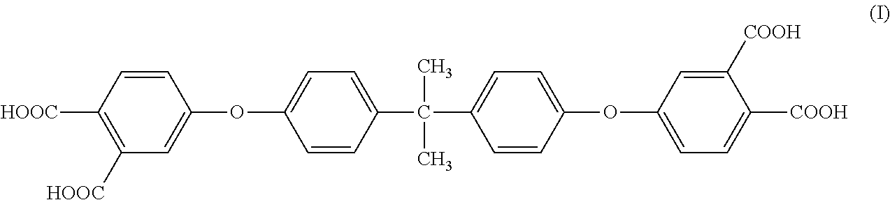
C1(OC2=CC=C(C(C3=CC=C(OC4=CC([HOOC])=C([HOOC])C=C4)C=C3)(C)C)C=C2)=CC=C([COOH])C([COOH])=C1
